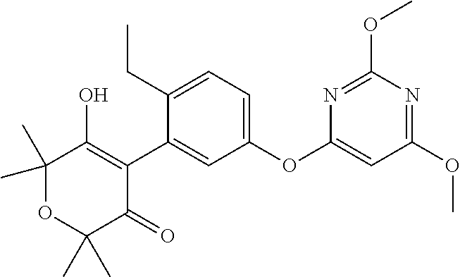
C1(C2=CC(OC3=CC(OC)=NC(OC)=N3)=CC=C2CC)=C(O)C(C)(C)OC(C)(C)C1=O
